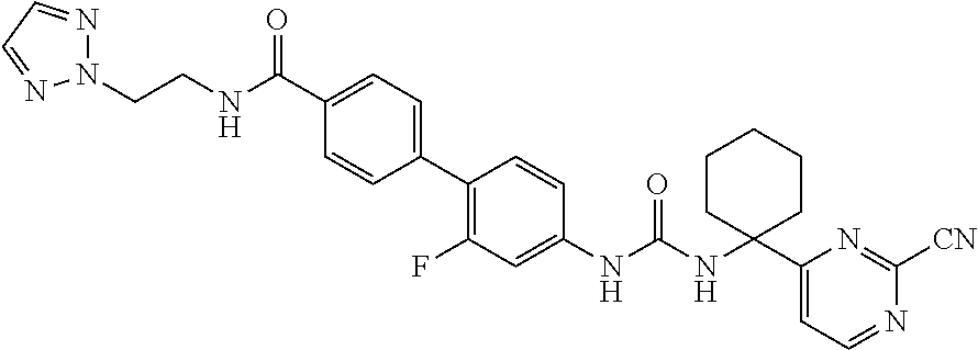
C1(F)=C(C2=CC=C(C(NCCN3N=CC=N3)=O)C=C2)C=CC(NC(NC2(C3=CC=NC([CN])=N3)CCCCC2)=O)=C1
